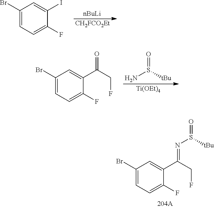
C1(Br)=CC=C(F)C(C(CF)=NS([tBu])=O)=C1.[nBuLi].[CH2FCO2Et].C1(Br)=CC=C(F)C(I)=C1.[Ti(OEt)4].NS([tBu])=O.C1(Br)=CC=C(F)C(C(CF)=O)=C1
